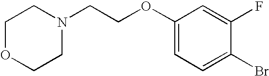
C1OCCN(CCOC2=CC=C(Br)C(F)=C2)C1
